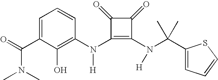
C(C1=CC=CC(N(C2=C(N([H])C(C3=CC=CS3)(C)C)C(=O)C2=O)[H])=C1O)(=O)N(C)C
